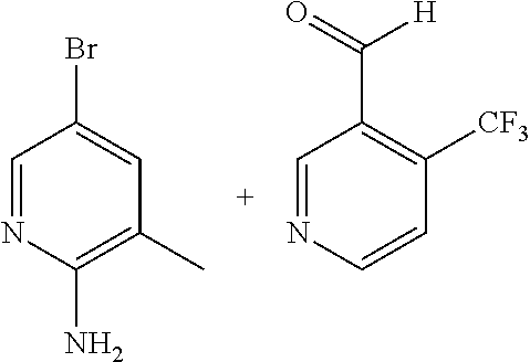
C1=NC(N)=C(C)C=C1Br.C1=NC=CC([CF3])=C1C(=O)[H]
